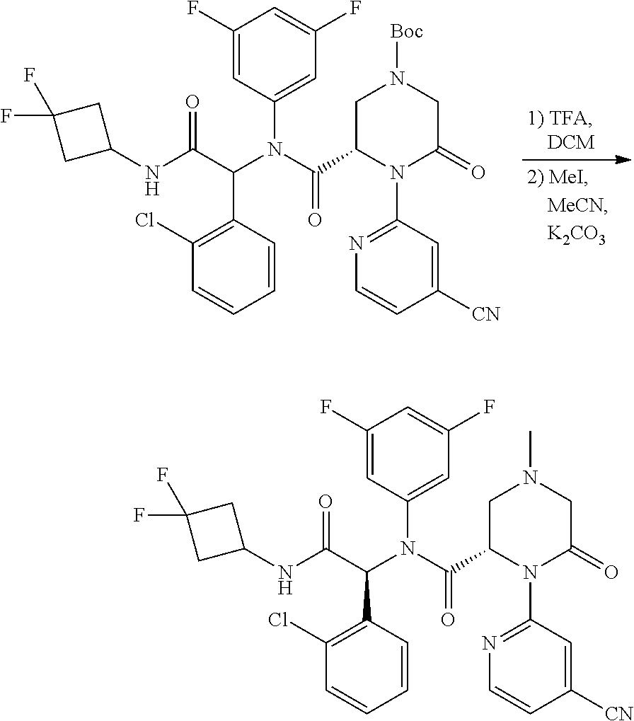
C1(C(C(NC2CC(F)(F)C2)=O)N(C(C2N(C3=NC=CC([CN])=C3)C(=O)CN(C)C2)=O)C2=CC(F)=CC(F)=C2)=C(Cl)C=CC=C1.C1(C(C(NC2CC(F)(F)C2)=O)N(C(C2N(C3=NC=CC([CN])=C3)C(=O)CN([Boc])C2)=O)C2=CC(F)=CC(F)=C2)=C(Cl)C=CC=C1
